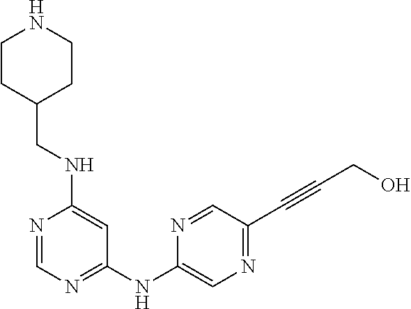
N1=CN=C(NC2=CN=C(C#CCO)C=N2)C=C1NCC1CCNCC1
